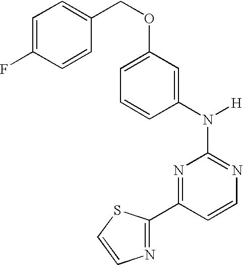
N1=C(N([H])C2=CC(OCC3=CC=C(F)C=C3)=CC=C2)N=C(C2=NC=CS2)C=C1
